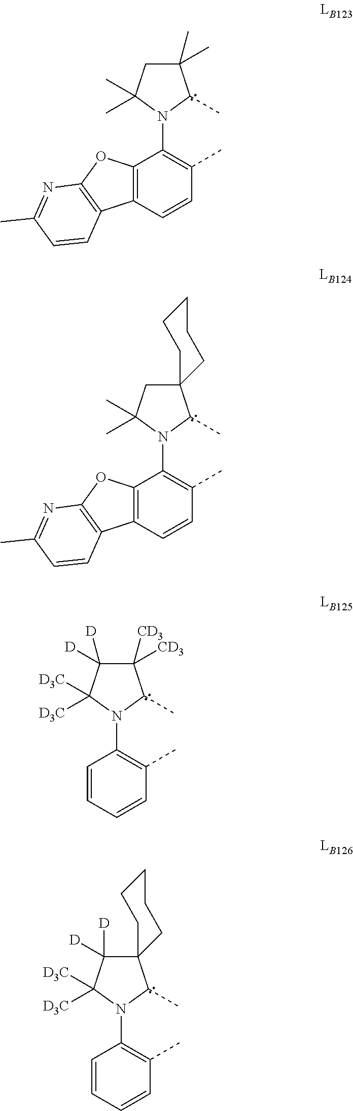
C1C(C)(C)N(C2=C(C)C=CC3=C2OC2=C3C=CC(C)=N2)C(C)C1(C)C.C1C(C)(C)N(C2=C(C)C=CC3=C2OC2=C3C=CC(C)=N2)C(C)C12CCCCC2.C1([D])([D])C([D3C])([D3C])N(C2=C(C)C=CC=C2)C(C)C1([CD3])[CD3].C1([D])([D])C([D3C])([D3C])N(C2=C(C)C=CC=C2)C(C)C12CCCCC2
